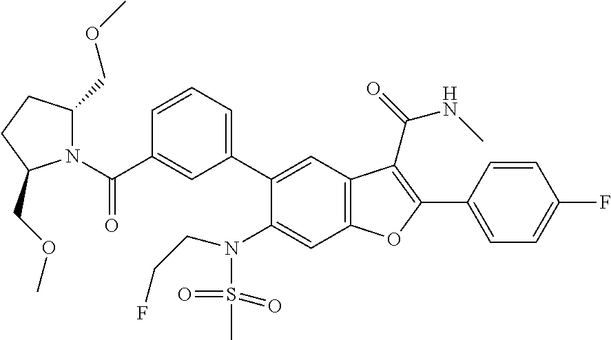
C1=CC(C2=C(C(=O)NC)C3=C(C=C(N(S(C)(=O)=O)CCF)C(C4=CC=CC(C(N5C(COC)CCC5COC)=O)=C4)=C3)O2)=CC=C1F
